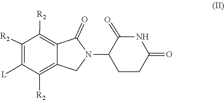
[R2]C1=C2C(=C([R2])C([L])=C1[R2])CN(C1CCC(=O)NC1=O)C2=O
